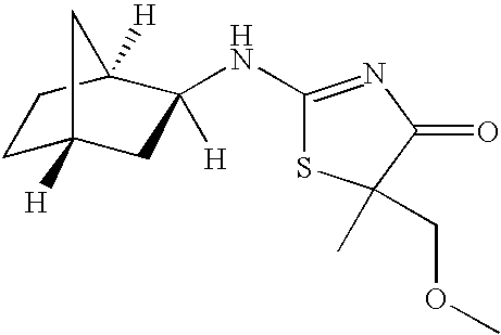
C1C2([H])CC([H])(NC3=NC(=O)C(C)(COC)S3)C([H])(C1)C2
